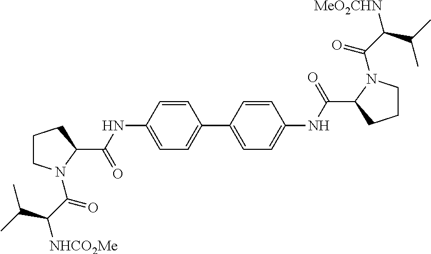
C1CN(C(C(C(C)C)[NHCO2Me])=O)C(C(NC2=CC=C(C3=CC=C(NC(C4N(C(C(C(C)C)[MeO2CHN])=O)CCC4)=O)C=C3)C=C2)=O)C1
